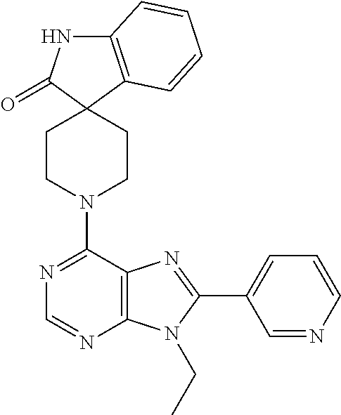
C12=C(C=CC=C1)C1(C(=O)N2)CCN(C2=NC=NC3=C2N=C(C2=CC=CN=C2)N3CC)CC1
